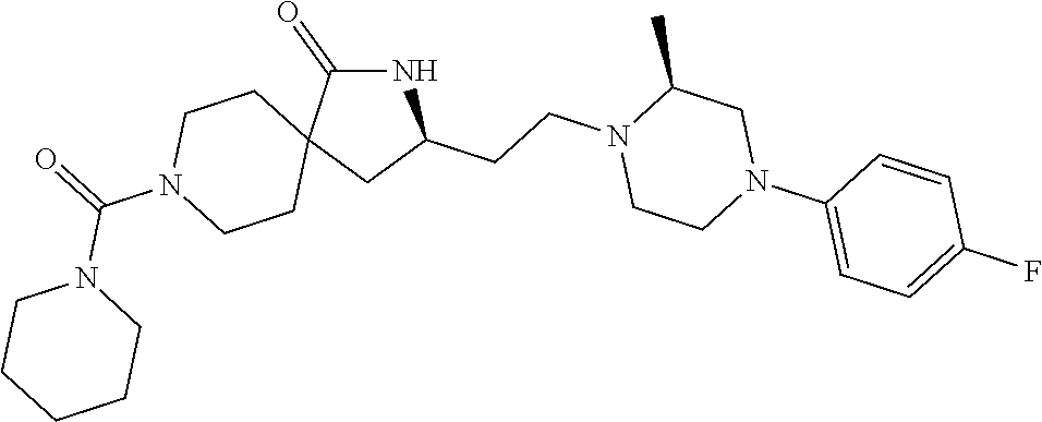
N1C(=O)C2(CC1CCN1CCN(C3=CC=C(F)C=C3)CC1C)CCN(C(=O)N1CCCCC1)CC2
